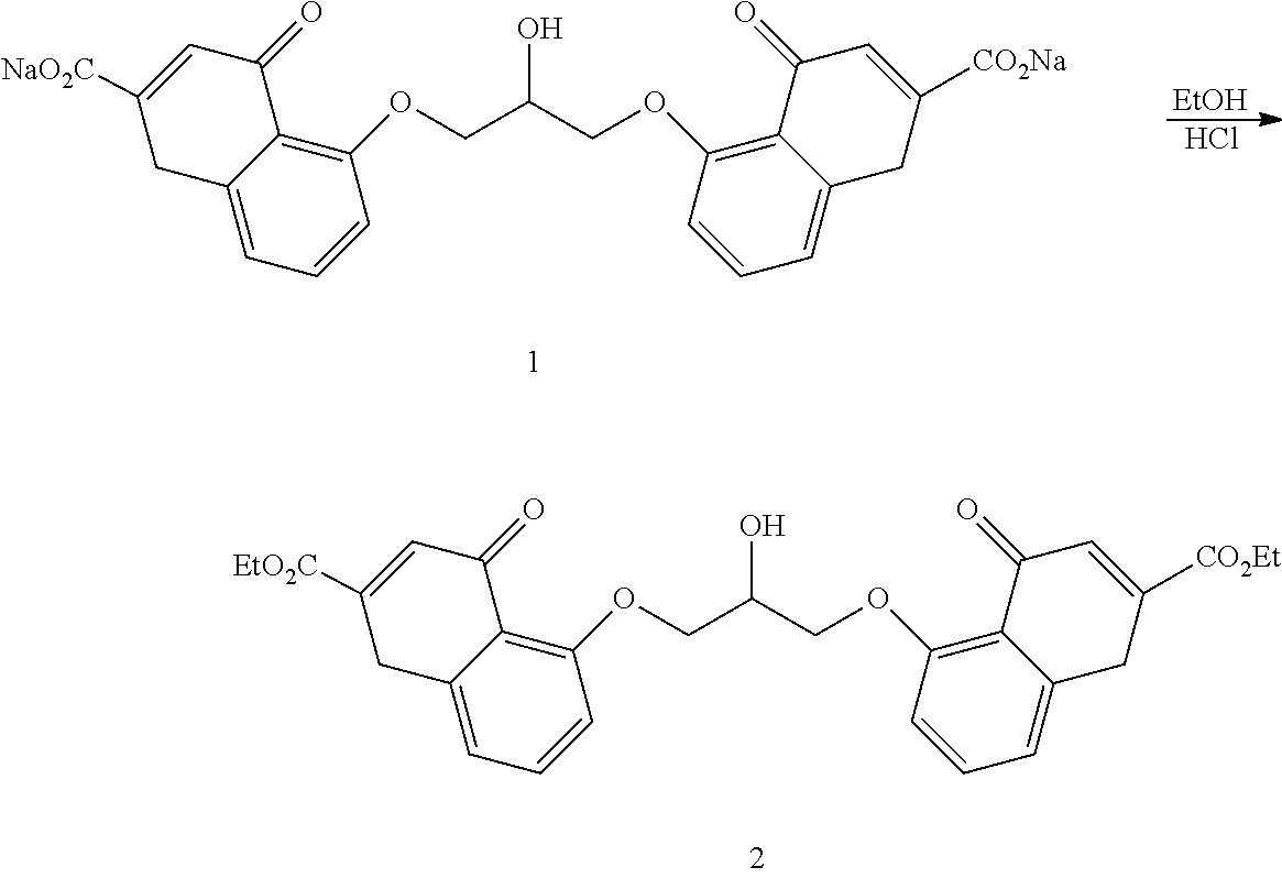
C1(OCC(COC2=C3C(=CC=C2)CC([NaO2C])=CC3=O)O)=C2C(=CC=C1)CC([CO2Na])=CC2=O.[EtOH].Cl.C1(OCC(COC2=C3C(=CC=C2)CC([EtO2C])=CC3=O)O)=C2C(=CC=C1)CC([CO2Et])=CC2=O
